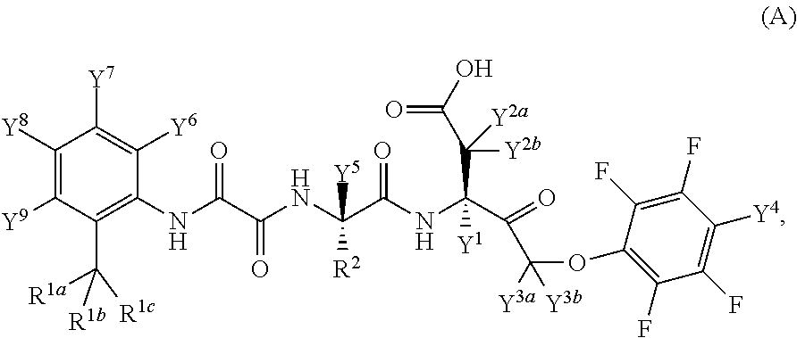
C1([Y8])=C([Y9])C(C([R1a])([R1b])[R1c])=C(NC(C(NC(C(=O)NC(C(=O)C([Y3a])(OC2=C(F)C(F)=C([Y4])C(F)=C2F)[Y3b])(C(C(O)=O)([Y2b])[Y2a])[Y1])([R2])[Y5])=O)=O)C([Y6])=C1[Y7]
